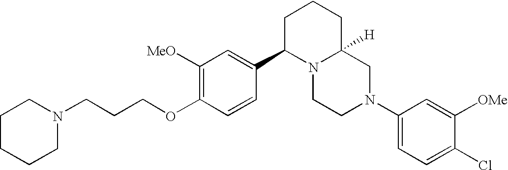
C1([MeO])=C(OCCCN2CCCCC2)C=CC(C2N3C([H])(CCC2)CN(C2=CC=C(Cl)C([OMe])=C2)CC3)=C1
